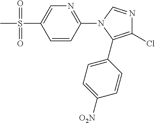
C1=CC(N2C(C3=CC=C([O2N])C=C3)=C(Cl)N=C2)=NC=C1S(C)(=O)=O
